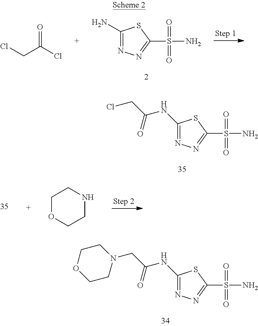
C1(N)=NN=C(S(N)(=O)=O)S1.ClCC(Cl)=O.C1(NC(CCl)=O)=NN=C(S(N)(=O)=O)S1.C1OCCNC1.C1(NC(CN2CCOCC2)=O)=NN=C(S(N)(=O)=O)S1
